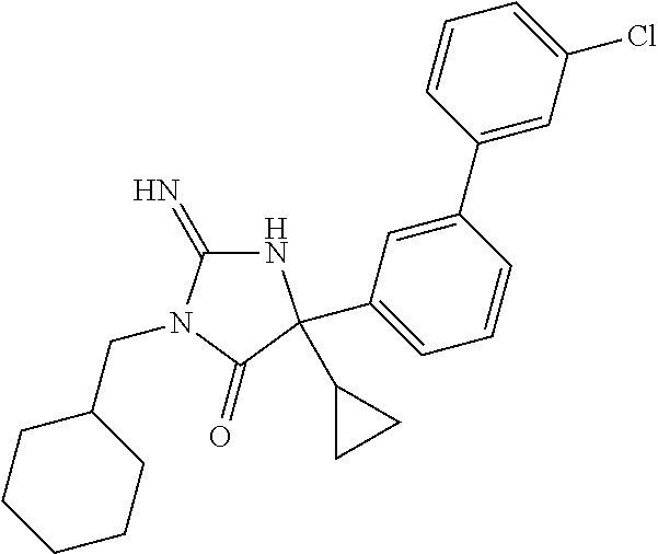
N1C(=N)N(CC2CCCCC2)C(=O)C1(C1CC1)C1=CC=CC(C2=CC(Cl)=CC=C2)=C1
